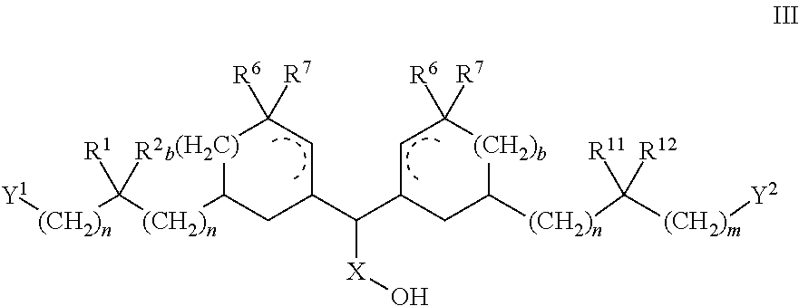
[(CH2)n](C1[b(H2C)]C([R6])([R7])CC(C(C2CC([(CH2)n]C([(CH2)m][Y2])([R11])[R12])[(CH2)b]C([R7])([R6])C2)[X]O)C1)C([(CH2)n][Y1])([R1])[R2]
